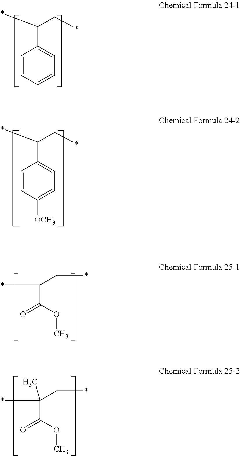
C1=CC=CC=C1C(*)C*.C1=CC([OCH3])=CC=C1C(*)C*.C(C(OC)=O)(*)C*.C(C(OC)=O)(*)(C*)C
